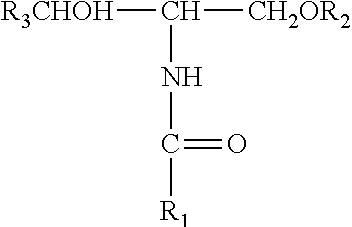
C([R3CHOH])([CH2OR2])NC([R1])=O
